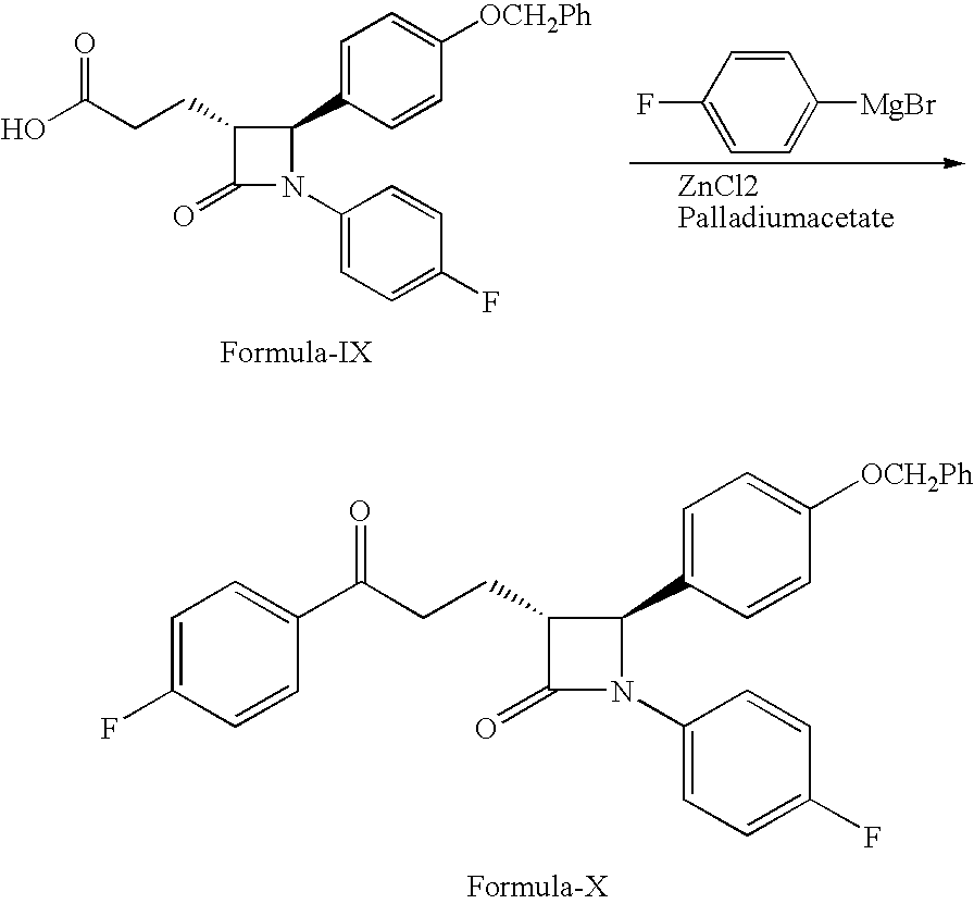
C1=C(F)C=CC([MgBr])=C1.C1(CCC(O)=O)C(=O)N(C2=CC=C(F)C=C2)C1C1=CC=C([OCH2Ph])C=C1.C1(CCC(C2=CC=C(F)C=C2)=O)C(=O)N(C2=CC=C(F)C=C2)C1C1=CC=C([OCH2Ph])C=C1
